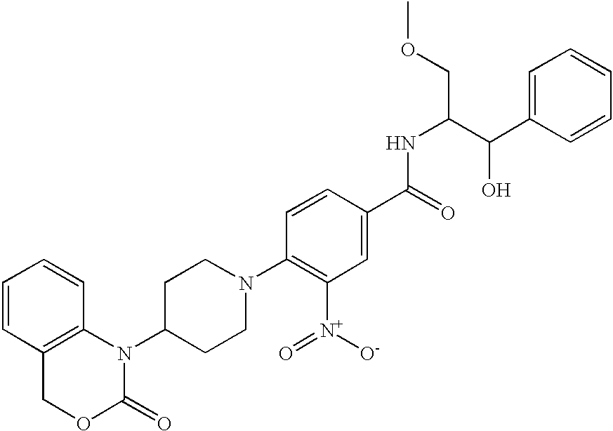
C1=CC2=C(C=C1)N(C1CCN(C3=C([N+](=O)[O-])C=C(C(=O)NC(C(C4=CC=CC=C4)O)COC)C=C3)CC1)C(=O)OC2
